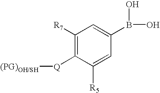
C1([R7])=C([Q][(PG)OH/SH])C([R5])=CC(B(O)O)=C1
